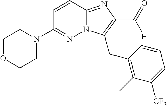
N12C(=NC(C(=O)[H])=C1CC1=C(C)C([CF3])=CC=C1)C=CC(N1CCOCC1)=N2
